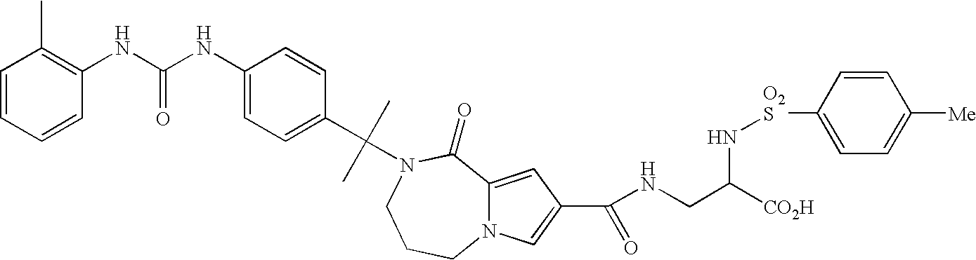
C1(C(C)(C)N2C(=O)C3=CC(C(NCC([CO2H])N[O2S]C4=CC=C([Me])C=C4)=O)=CN3CCC2)=CC=C(NC(NC2=C(C)C=CC=C2)=O)C=C1
